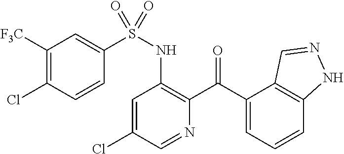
C1=C(Cl)C=NC(C(C2=CC=CC3=C2C=NN3)=O)=C1NS(=O)(C1=CC([F3C])=C(Cl)C=C1)=O
